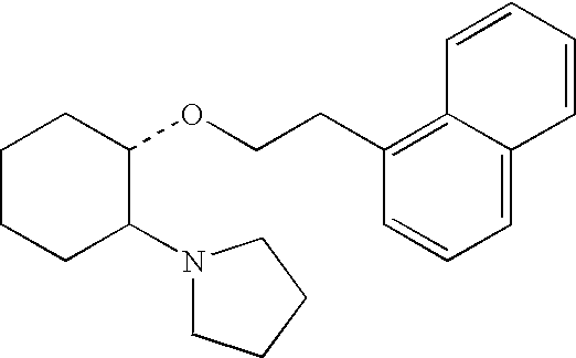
C1CCC(N2CCCC2)C(OCCC2=C3C(=CC=C2)C=CC=C3)C1
